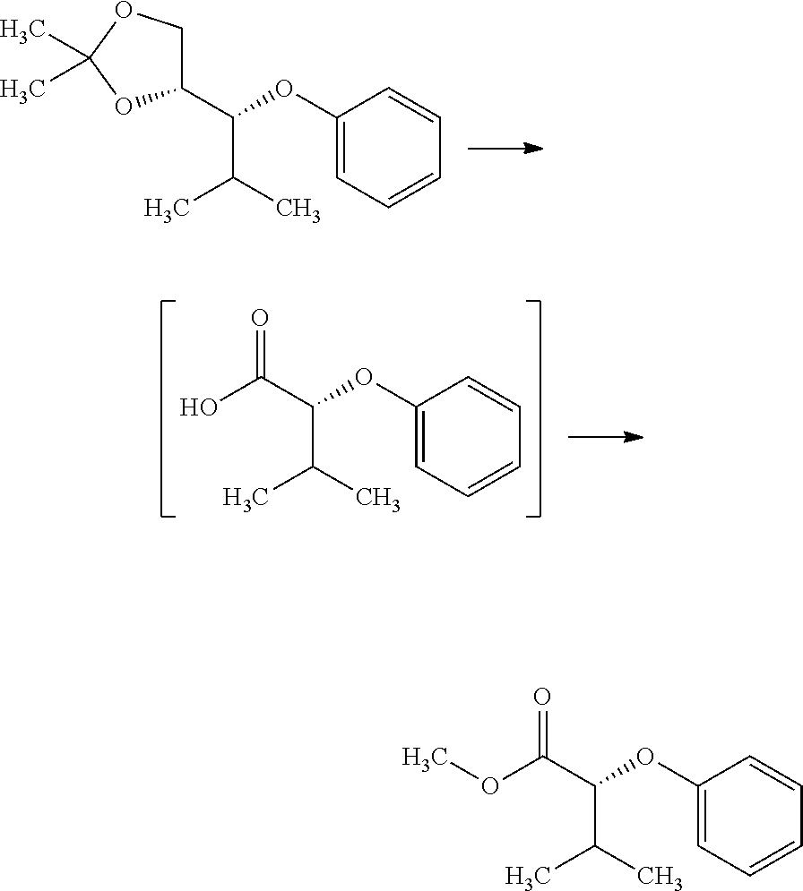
C1(C(OC2=CC=CC=C2)C(C)C)COC(C)(C)O1.C(=O)(O)C(OC1=CC=CC=C1)C(C)C.C(=O)(OC)C(OC1=CC=CC=C1)C(C)C
